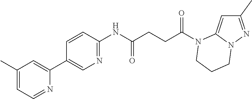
C1(C)=NN2C(=C1)N(C(CCC(NC1=NC=C(C3=CC(C)=CC=N3)C=C1)=O)=O)CCC2
